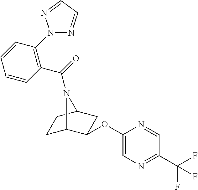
C1(OC2C3CCC(C2)N3C(=O)C2=C(N3N=CC=N3)C=CC=C2)=CN=C(C(F)(F)F)C=N1
